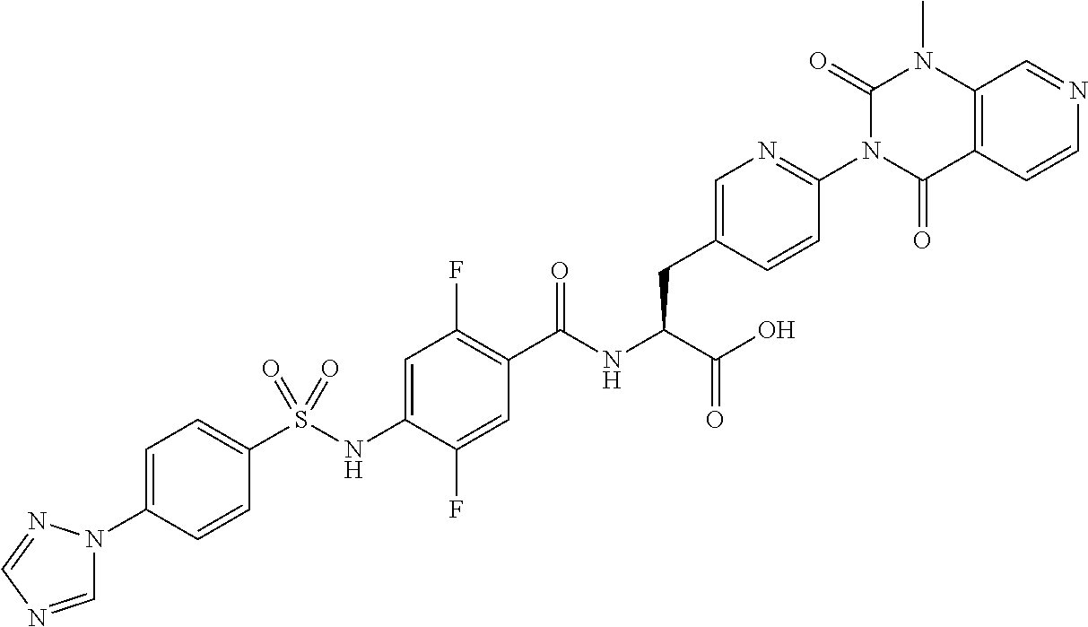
C1=C(N2C=NC=N2)C=CC(S(NC2=CC(F)=C(C(NC(C(O)=O)CC3=CN=C(N4C(=O)C5=C(N(C)C4=O)C=NC=C5)C=C3)=O)C=C2F)(=O)=O)=C1
